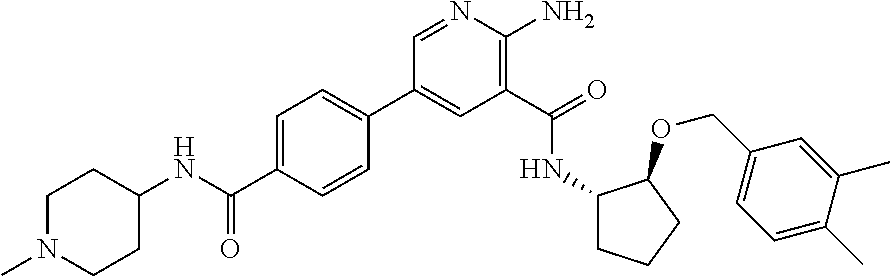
C1(C2=CC=C(C(NC3CCN(C)CC3)=O)C=C2)=CC(C(=O)NC2CCCC2OCC2=CC=C(C)C(C)=C2)=C(N)N=C1
